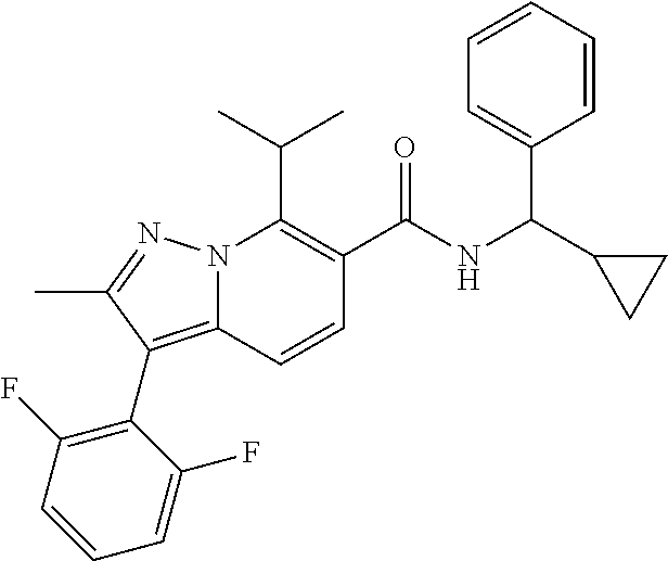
CC(C)C1=C(C(NC(C2=CC=CC=C2)C2CC2)=O)C=CC2=C(C3=C(F)C=CC=C3F)C(C)=NN12
